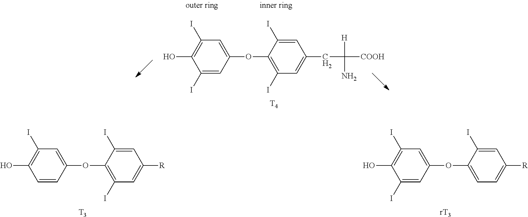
C1(I)=CC(OC2=C(I)C=C(CC([COOH])([H])N)C=C2I)=CC(I)=C1O.[T4].C1=CC(OC2=C(I)C=C([R])C=C2I)=CC(I)=C1O.[T3].C1(I)=CC(OC2=CC=C([R])C=C2I)=CC(I)=C1O.[rT3]
